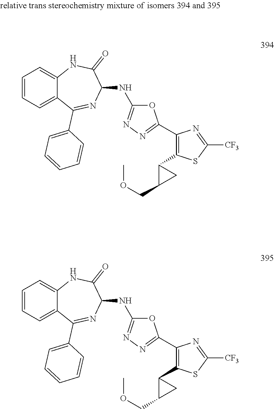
C1=CC=C2C(=C1)NC(=O)C(NC1=NN=C(C3=C(C4C(COC)C4)SC([CF3])=N3)O1)N=C2C1=CC=CC=C1.C1=CC=C2C(=C1)NC(=O)C(NC1=NN=C(C3=C(C4C(COC)C4)SC([CF3])=N3)O1)N=C2C1=CC=CC=C1
